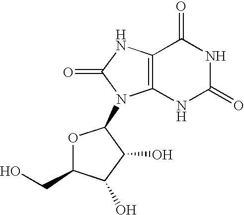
O1C(CO)C(O)C(O)C1N1C2=C(NC1=O)C(=O)NC(=O)N2
